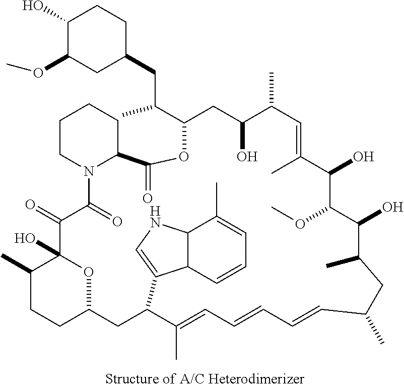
C1(O)C(OC)CC(CC(C2CC(O)C(C)C=C(C)C(O)C(OC)C(O)C(C)CC(C)C=CC=CC=C(C)C(C3=CNC4C3C=CC=C4C)CC3CCC(C)C(O)(O3)C(=O)C(=O)N3C(C(=O)O2)CCCC3)C)CC1
